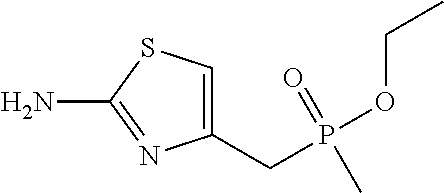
NC1=NC(CP(OCC)(=O)C)=CS1
